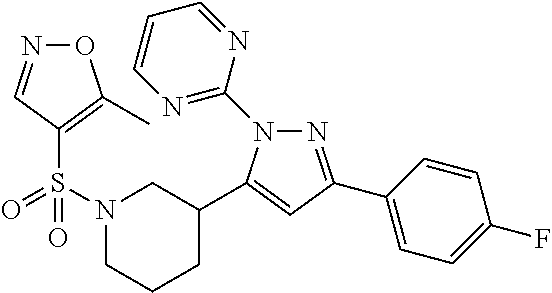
N1=C(C2=CC=C(F)C=C2)C=C(C2CN(S(=O)(C3=C(C)ON=C3)=O)CCC2)N1C1=NC=CC=N1
